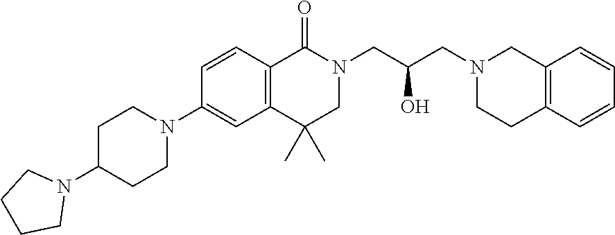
N1(C2=CC3=C(C=C2)C(=O)N(CC(CN2CCC4=C(C2)C=CC=C4)O)CC3(C)C)CCC(N2CCCC2)CC1
